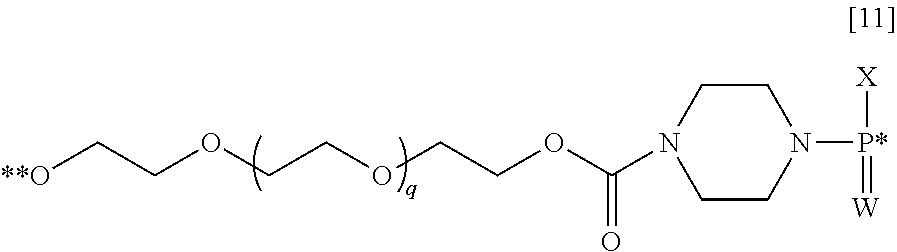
C1CN(C(=O)OCCOCCOCC[**O])CCN1[P*](=[W])[X]
